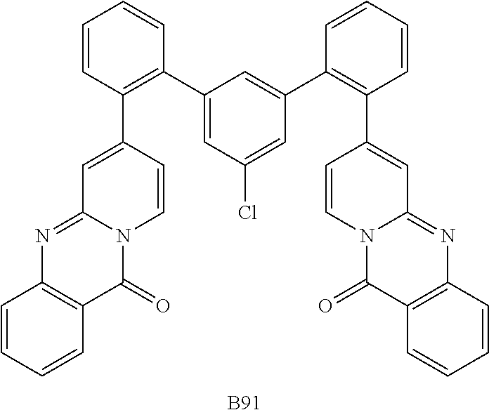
[B91].C1=CC(C2=CC3=NC4=C(C(=O)N3C=C2)C=CC=C4)=C(C2=CC(Cl)=CC(C3=C(C4=CC5=NC6=C(C(=O)N5C=C4)C=CC=C6)C=CC=C3)=C2)C=C1
